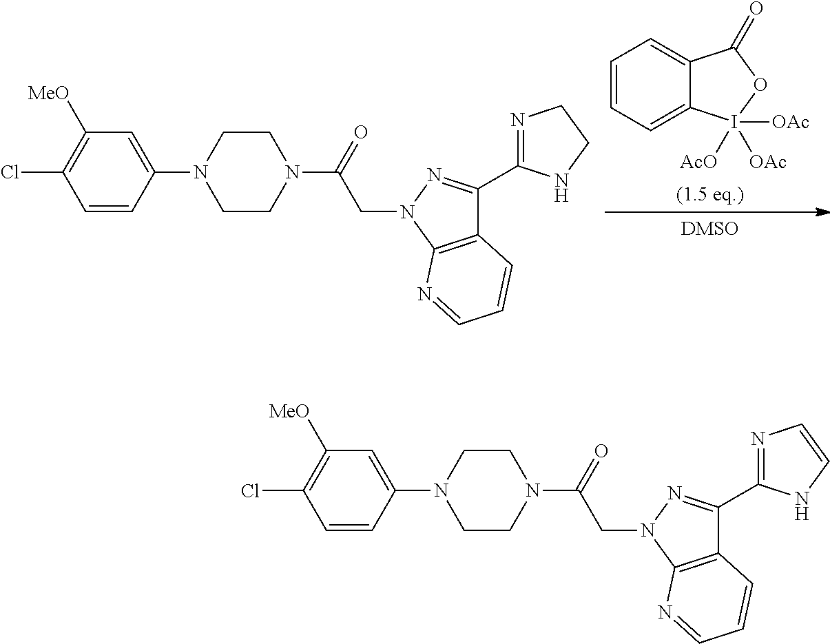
C12=C(N(CC(N3CCN(C4=CC([MeO])=C(Cl)C=C4)CC3)=O)N=C1C1=NCCN1)N=CC=C2.C1=CC=C2C(=C1)C(=O)OI2([OAc])([AcO])[OAc].C12=C(N(CC(N3CCN(C4=CC([MeO])=C(Cl)C=C4)CC3)=O)N=C1C1=NC=CN1)N=CC=C2
